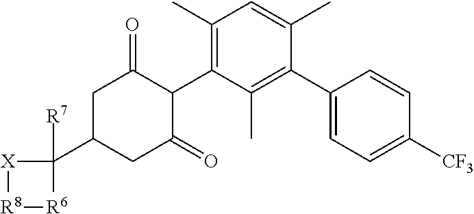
C1C(C2([R7])[X][R8][R6]2)CC(=O)C(C2=C(C)C=C(C)C(C3=CC=C([CF3])C=C3)=C2C)C1=O
